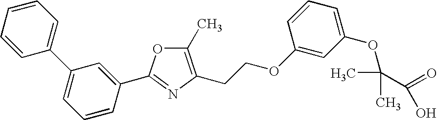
C1=CC(C2=CC=CC(C3=NC(CCOC4=CC(OC(C)(C(=O)O)C)=CC=C4)=C(C)O3)=C2)=CC=C1
